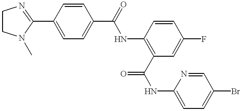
C1(C2=NCCN2C)=CC=C(C(NC2=C(C(NC3=CC=C(Br)C=N3)=O)C=C(F)C=C2)=O)C=C1
